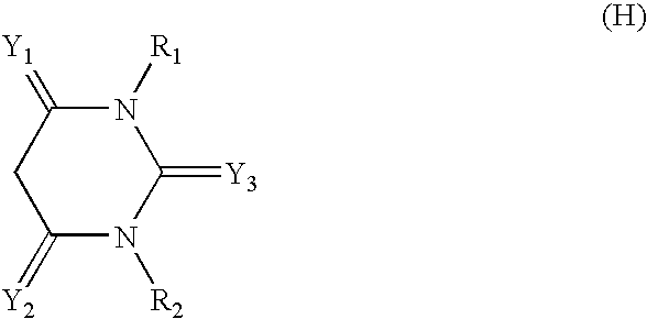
C1(=[Y2])N([R2])C(=[Y3])N([R1])C(=[Y1])C1
